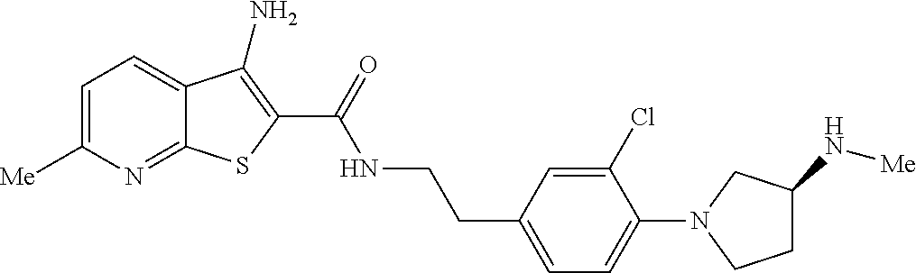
C1=C([Me])N=C2C(=C1)C(N)=C(C(=O)NCCC1=CC=C(N3CC(N[Me])CC3)C(Cl)=C1)S2
